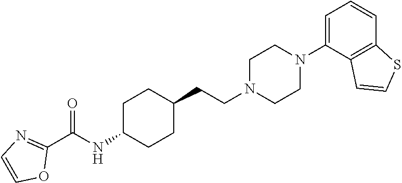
C1C(NC(C2=NC=CO2)=O)CCC(CCN2CCN(C3=CC=CC4=C3C=CS4)CC2)C1
